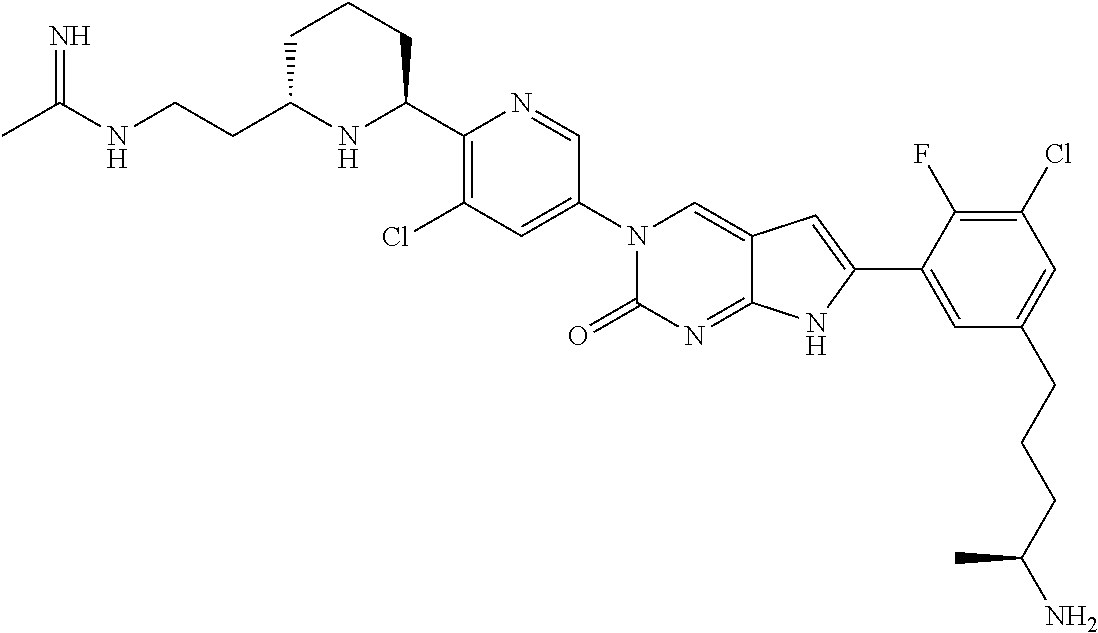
C1C(CCNC(C)=N)NC(C2=C(Cl)C=C(N3C(=O)N=C4C(=C3)C=C(C3=CC(CCCC(N)C)=CC(Cl)=C3F)N4)C=N2)CC1
